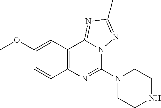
C12=NC(C)=NN1C(N1CCNCC1)=NC1=C2C=C(OC)C=C1
